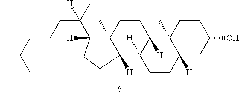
C12([H])C3([H])CCC4([H])C(C)(C3([H])CCC1(C)C([H])(C(C)(CCCC(C)C)[H])CC2)CCC(O)C4
